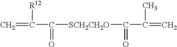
C=C([R12])C([SCH2CH2O]C(C(=C)C)=O)=O
